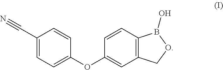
C1(C#N)=CC=C(OC2=CC3=C(C=C2)B(O)OC3)C=C1
